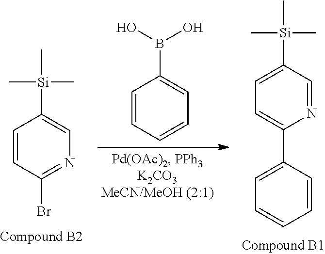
C1=C([Si](C)(C)C)C=NC(C2=CC=CC=C2)=C1.C1=CC(Br)=NC=C1[Si](C)(C)C.OB(O)C1=CC=CC=C1
